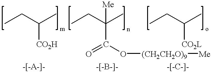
CCC(C)[CO2H].CCC(C)([Me])C(=O)O[(CH2CH2O)9][Me].CCC(C)[CO2L]
